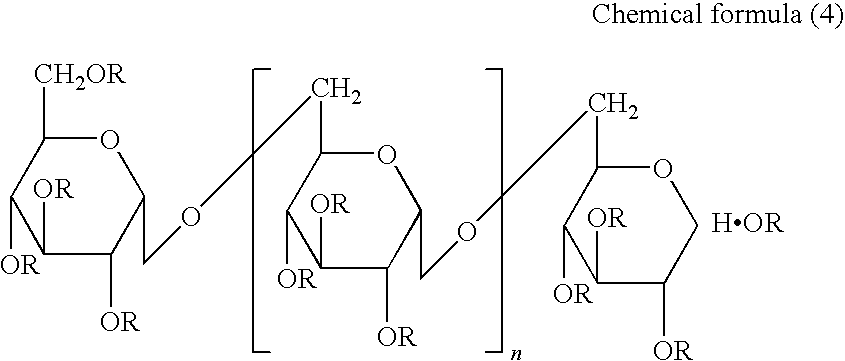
C1([OR])C([OR])C([OR])C(COCC2C([OR])C([OR])C([OR])C(COCC3C([OR])C([OR])C([OR])CO3)O2)OC1[CH2OR]
